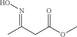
CC(CC(OC)=O)=NO
